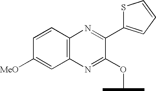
C12=C(N=C(C3=CC=CS3)C(OC(C)C)=N1)C=CC([MeO])=C2
